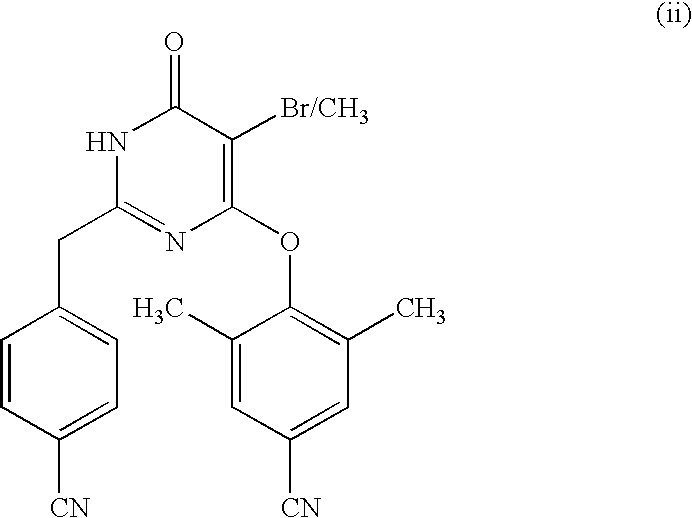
C1(CC2=NC(OC3=C(C)C=C([CN])C=C3C)=C([Br/CH3])C(=O)N2)=CC=C([CN])C=C1
